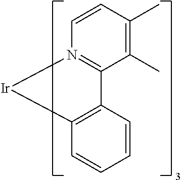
C12=C(C=CC=C1)[Ir]N1=C2C(C)=C(C)C=C1
